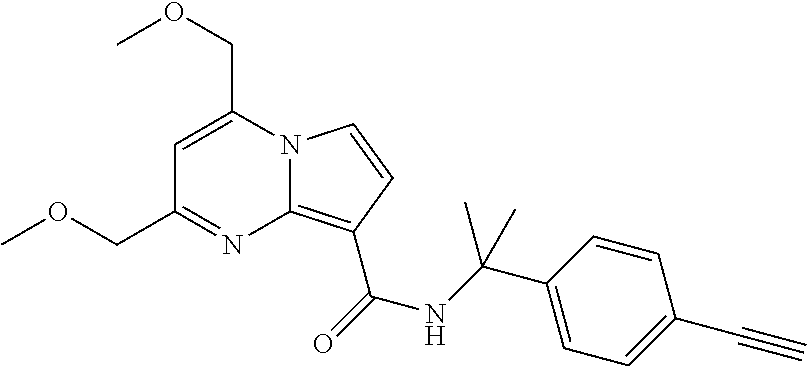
N12C(=C(C(=O)NC(C3=CC=C(C#C)C=C3)(C)C)C=C1)N=C(COC)C=C2COC
